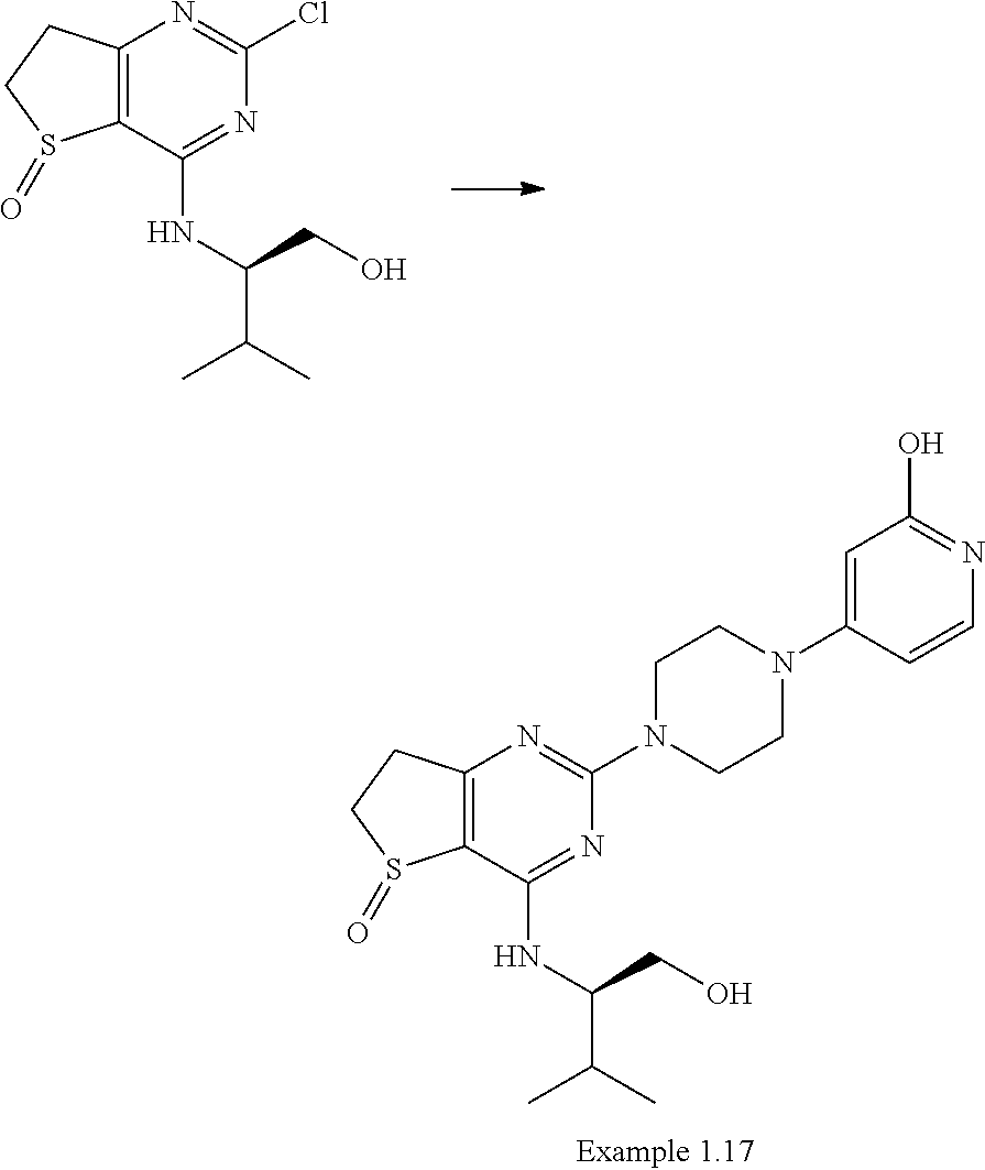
C12=C(C(NC(C(C)C)CO)=NC(Cl)=N1)S(=O)CC2.C12=C(C(NC(C(C)C)CO)=NC(N3CCN(C4=CC(O)=NC=C4)CC3)=N1)S(=O)CC2
